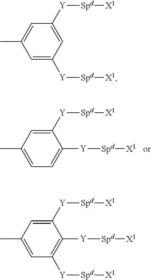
C1=C(C)C=C([Y][Spd][X1])C([Y][Spd][X1])=C1.C1=C([Y][Spd][X1])C=C([Y][Spd][X1])C=C1C.C1=C(C)C=C([Y][Spd][X1])C([Y][Spd][X1])=C1[Y][Spd][X1]
